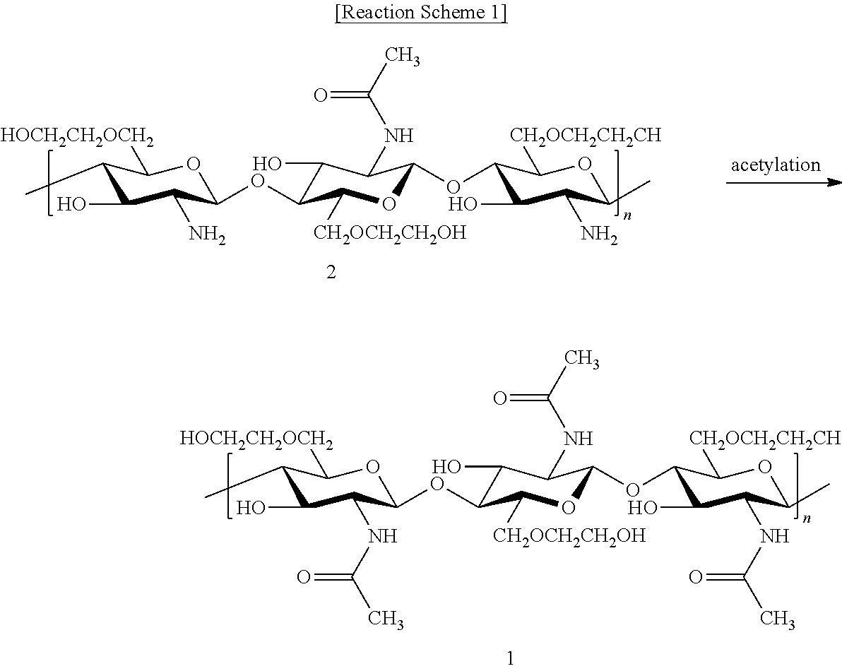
C1(C)C(O)C(NC(C)=O)C(OC2C(O)C(NC(C)=O)C(OC3C(O)C(NC(C)=O)C(C)OC3[CH2OCH2CH2CH])OC2[CH2OCH2CH2OH])OC1[HOCH2CH2OCH2].C1(C)C(O)C(N)C(OC2C(O)C(NC(C)=O)C(OC3C(O)C(N)C(C)OC3[CH2OCH2CH2CH])OC2[CH2OCH2CH2OH])OC1[HOCH2CH2OCH2]
